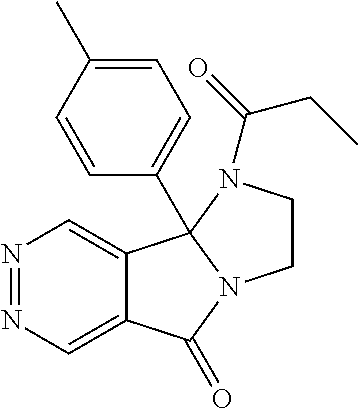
N1=NC=C2C(=C1)C1(C3=CC=C(C)C=C3)N(C2=O)CCN1C(CC)=O
